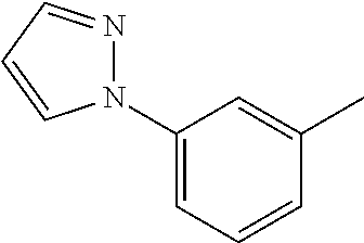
C1(N2N=CC=C2)=CC=CC(C)=C1
